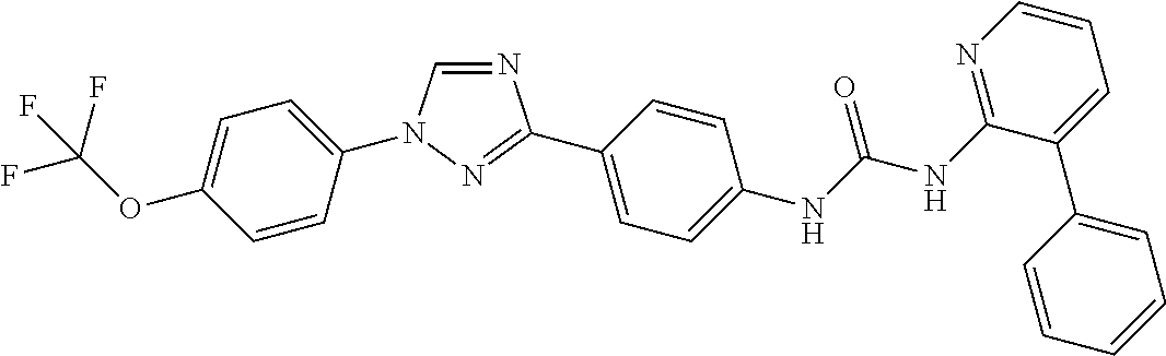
C1=C(OC(F)(F)F)C=CC(N2C=NC(C3=CC=C(NC(NC4=NC=CC=C4C4=CC=CC=C4)=O)C=C3)=N2)=C1
